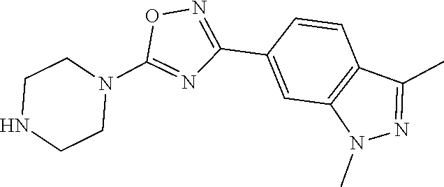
N1(C2=NC(C3=CC4=C(C=C3)C(C)=NN4C)=NO2)CCNCC1
